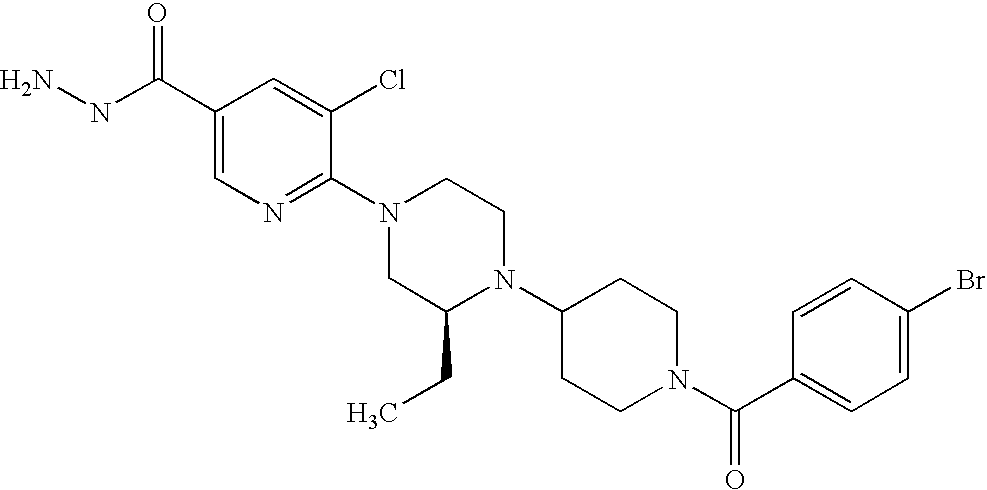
C1(Br)=CC=C(C(N2CCC(N3C(CC)CN(C4=NC=C(C(NN)=O)C=C4Cl)CC3)CC2)=O)C=C1
